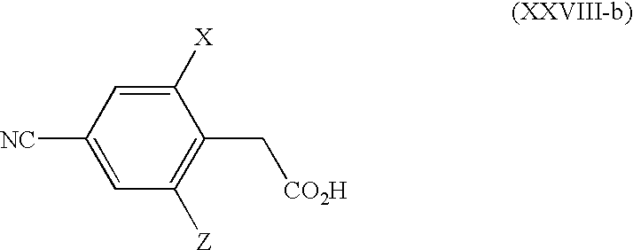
C1([X])=CC([NC])=CC([Z])=C1C[CO2H]
